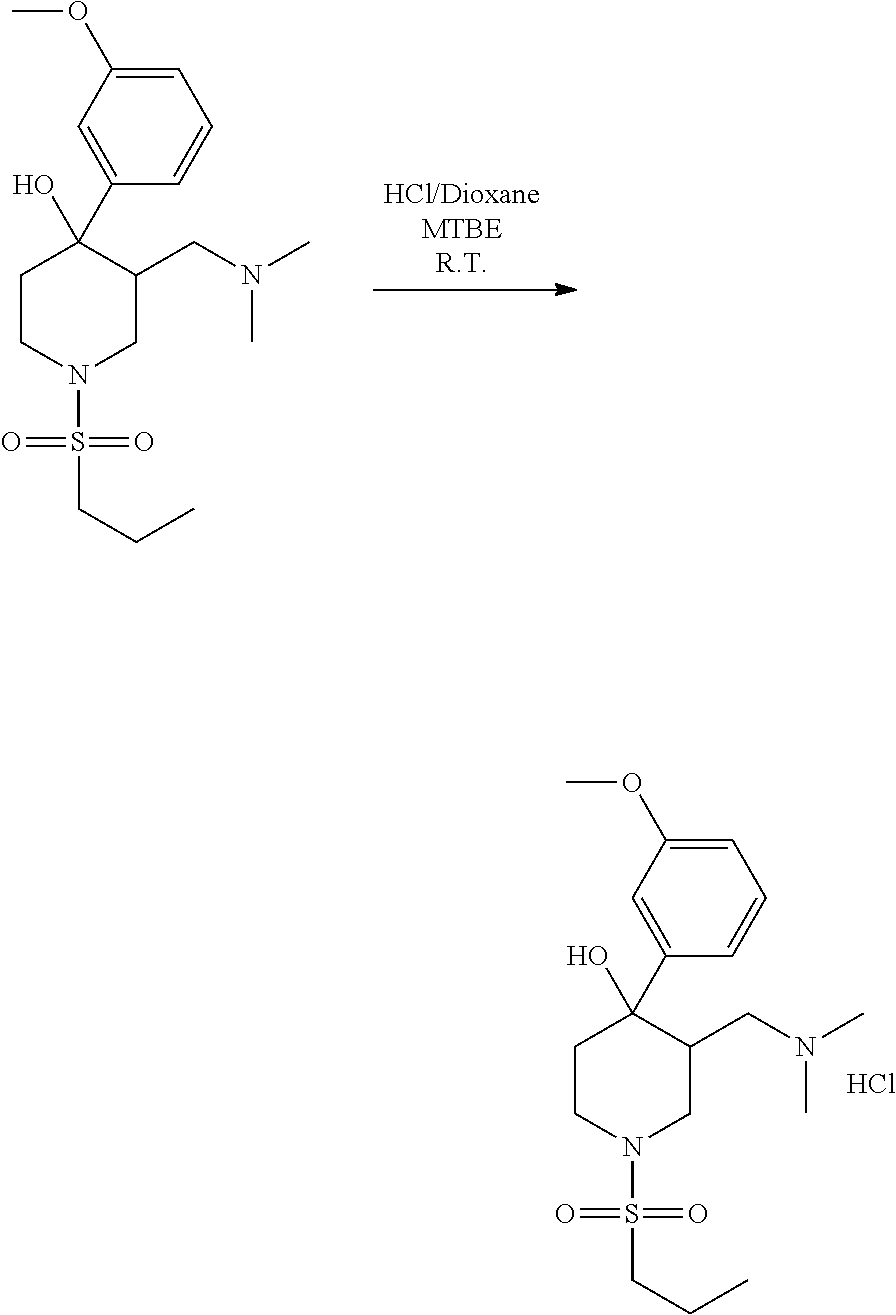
C(CS(=O)(=O)N1CC(CN(C)C)C(C2=CC(OC)=CC=C2)(O)CC1)C.Cl.C(CS(=O)(=O)N1CC(CN(C)C)C(C2=CC(OC)=CC=C2)(O)CC1)C
